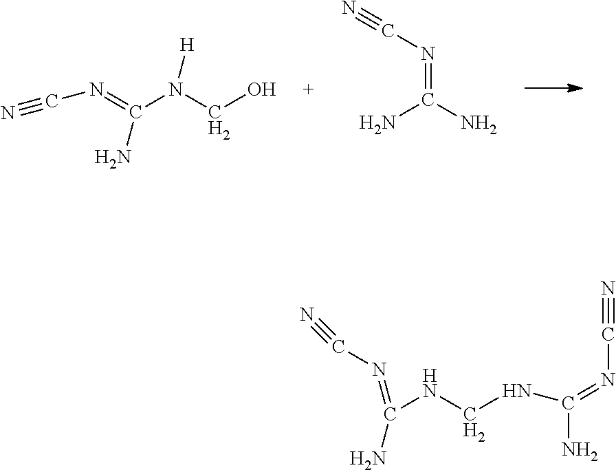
C(N)(=NC#N)N([H])CO.N(=C(N)N)C#N.C(NCNC(N)=NC#N)(=NC#N)N
